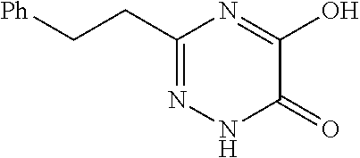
[Ph]CCC1=NNC(=O)C(O)=N1
